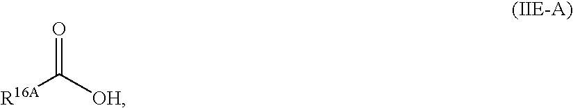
[R16A]C([OH])=O
